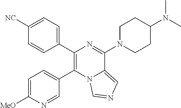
C1=C([MeO])N=CC(C2=C(C3=CC=C([NC])C=C3)N=C(N3CCC(N(C)C)CC3)C3=CN=CN23)=C1
